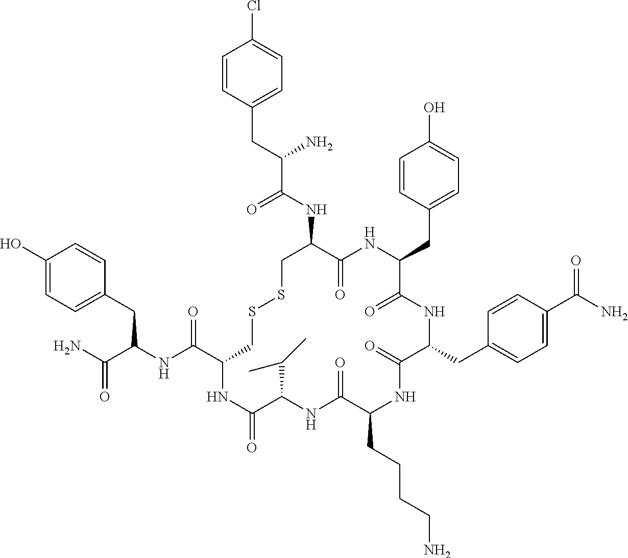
C1=CC(CC(NC(C2CSSCC(NC(C(CC3=CC=C(Cl)C=C3)N)=O)C(=O)NC(CC3=CC=C(O)C=C3)C(=O)NC(CC3=CC=C(C(N)=O)C=C3)C(=O)NC(CCCCN)C(=O)NC(C(C)C)C(=O)N2)=O)C(N)=O)=CC=C1O
